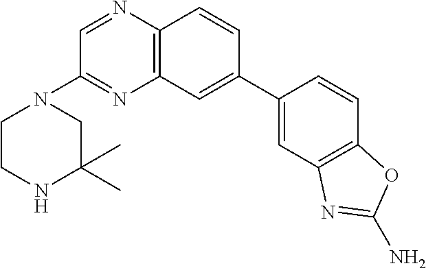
C12=C(C=C(C3=CC4=C(C=C3)OC(N)=N4)C=C1)N=C(N1CCNC(C)(C)C1)C=N2
